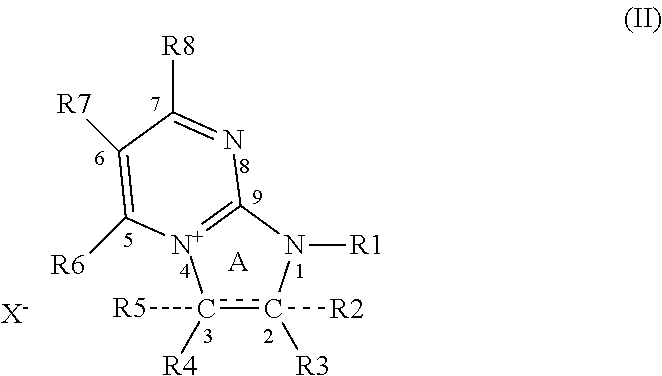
C1([R7])=C([R6])[N+]2=C(N=C1[R8])N([R1])c([R2])([R3])c2([R5])[R4].[A].[X-]
